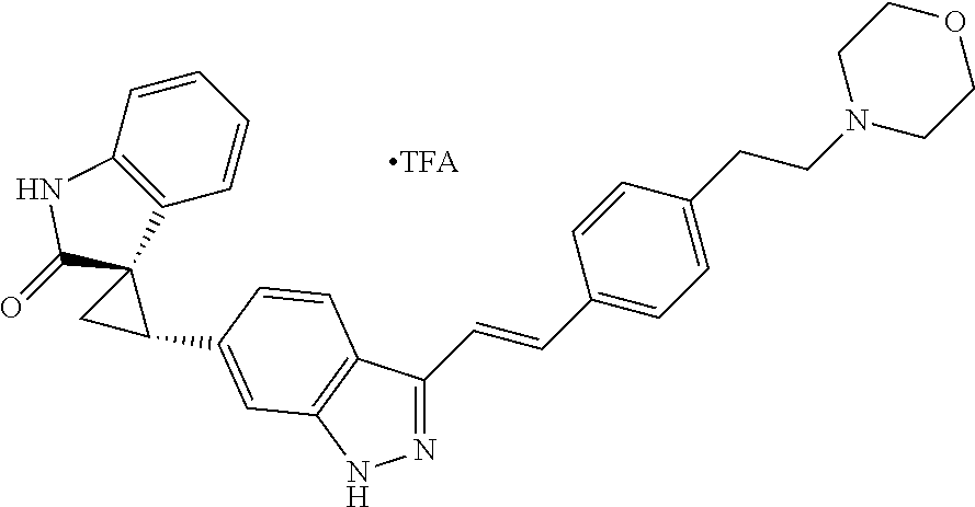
C12=C(C=CC=C1)C1(C(=O)N2)CC1C1=CC2=C(C=C1)C(C=CC1=CC=C(CCN3CCOCC3)C=C1)=NN2
